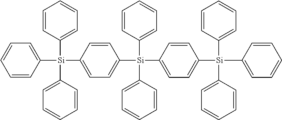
C1=CC([Si](C2=CC=C([Si](C3=CC=C([Si](C4=CC=CC=C4)(C)(C4=CC=CC=C4)C4=CC=CC=C4)C=C3)(C3=CC=CC=C3)C3=CC=CC=C3)C=C2)(C2=CC=CC=C2)C2=CC=CC=C2)=CC=C1
